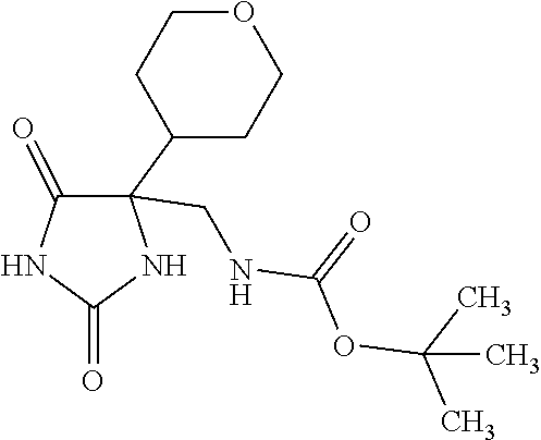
C1(=O)C(C2CCOCC2)(CNC(=O)OC(C)(C)C)NC(=O)N1
